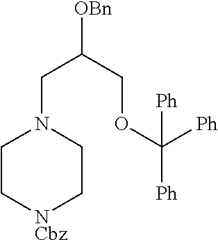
[OBn]C(COC([Ph])([Ph])[Ph])CN1CC[NCbz]CC1
